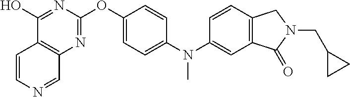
C1(O)=NC(OC2=CC=C(N(C3=CC4=C(C=C3)CN(CC3CC3)C4=O)C)C=C2)=NC2=C1C=CN=C2
